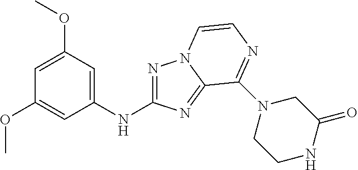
C1(OC)=CC(NC2=NN3C(=N2)C(N2CCNC(=O)C2)=NC=C3)=CC(OC)=C1
